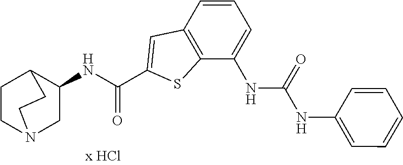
C1CN2CC(NC(=O)C3=CC4=C(S3)C(NC(NC3=CC=CC=C3)=O)=CC=C4)C1CC2
